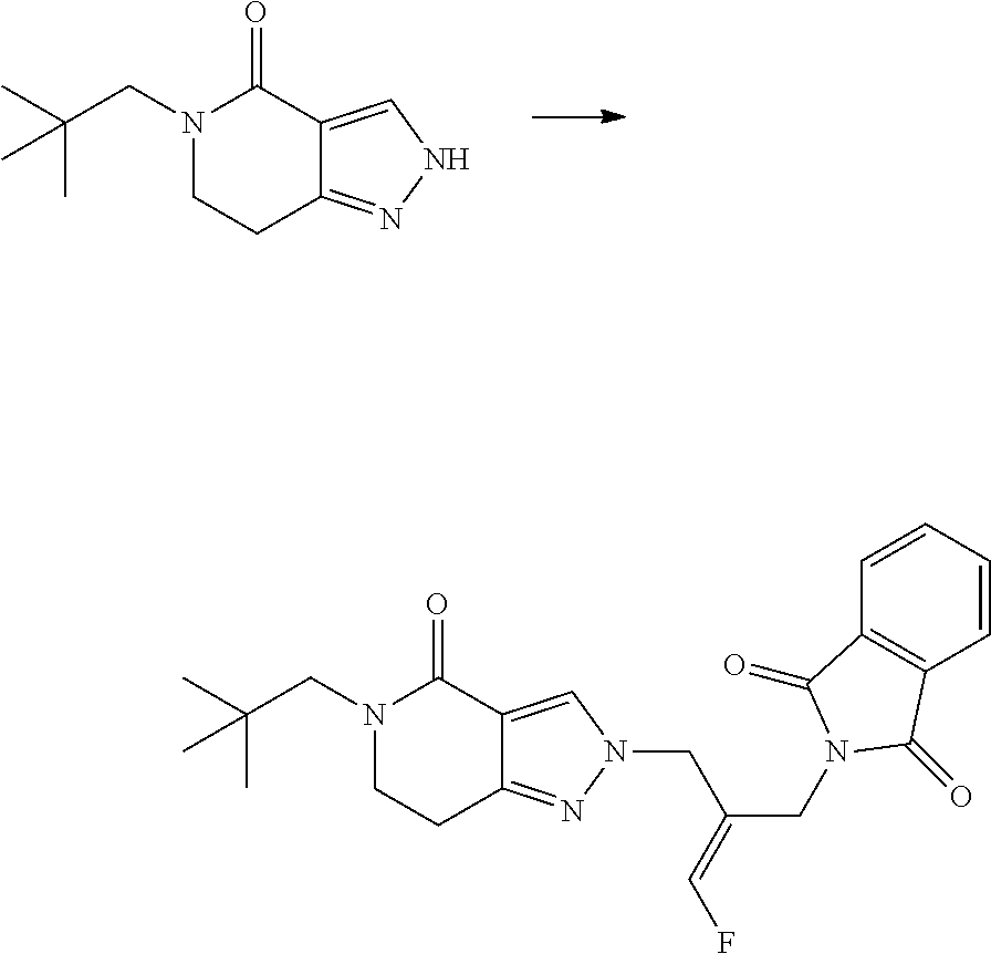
C1(=O)C2=CNN=C2CCN1CC(C)(C)C.N1(CC(C)(C)C)CCC2=NN(CC(CN3C(=O)C4=C(C3=O)C=CC=C4)=CF)C=C2C1=O
